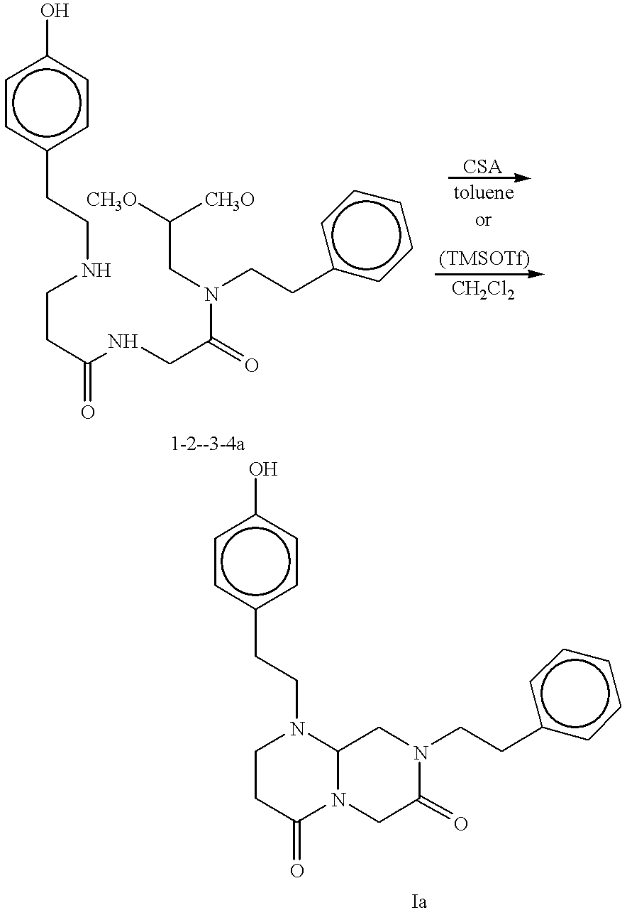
c1cc(CCNCCC(=O)NCC(=O)N(CC([CH3O])[CH3O])CCc2ccccc2)ccc1O.c1cc(CCN2CCC(=O)N3CC(=O)N(CCc4ccccc4)CC23)ccc1O
